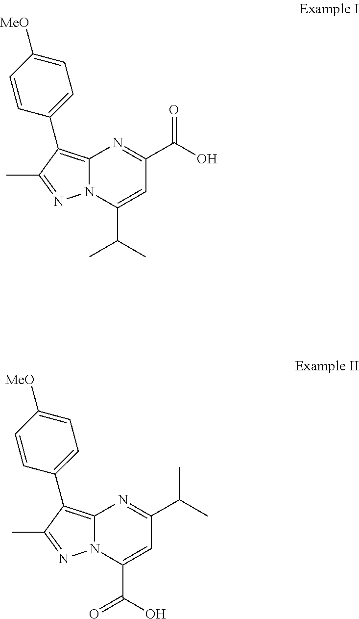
C1(C(O)=O)=NC2=C(C3=CC=C([MeO])C=C3)C(C)=NN2C(C(C)C)=C1.C1(C(C)C)=NC2=C(C3=CC=C([MeO])C=C3)C(C)=NN2C(C(=O)O)=C1
